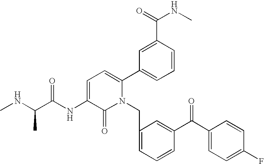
C1=C(NC(C(NC)C)=O)C(=O)N(CC2=CC=CC(C(C3=CC=C(F)C=C3)=O)=C2)C(C2=CC=CC(C(NC)=O)=C2)=C1
